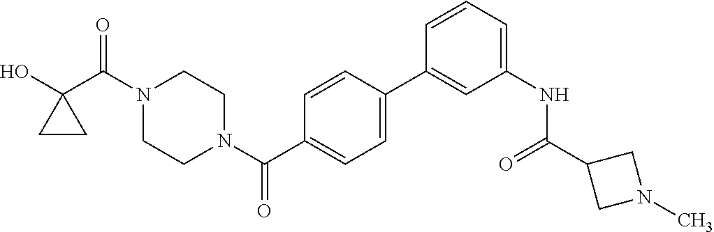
OC1(C(N2CCN(C(=O)C3=CC=C(C4=CC(NC(=O)C5CN(C)C5)=CC=C4)C=C3)CC2)=O)CC1
